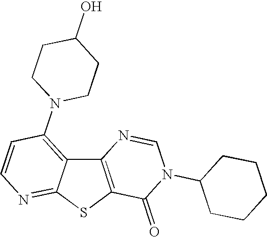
C12=C(SC3=NC=CC(N4CCC(O)CC4)=C13)C(=O)N(C1CCCCC1)C=N2
